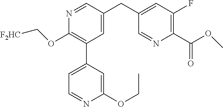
C1(C2=CC=NC(OCC)=C2)=C(OC[F2HC])N=CC(CC2=CC(F)=C(C(OC)=O)N=C2)=C1
